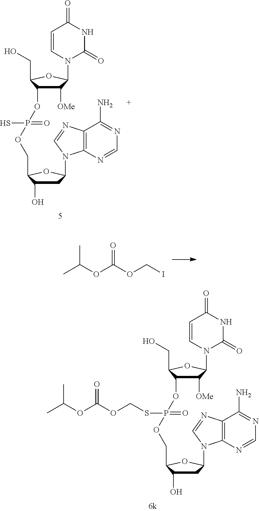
C1([OMe])C(OP(=O)(S)OCC2C(O)CC(N3C4=C(C(N)=NC=N4)N=C3)O2)C(CO)OC1N1C(=O)NC(=O)C=C1.ICOC(OC(C)C)=O.C1([OMe])C(OP(=O)(SCOC(OC(C)C)=O)OCC2C(O)CC(N3C4=C(C(N)=NC=N4)N=C3)O2)C(CO)OC1N1C(=O)NC(=O)C=C1
